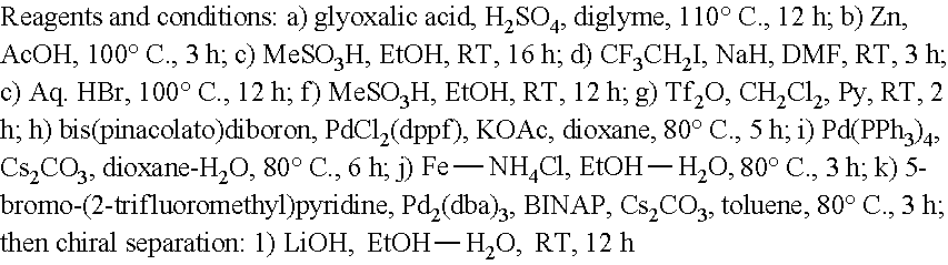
[EtOH][H2O].[Fe][NH4Cl].[EtOH][H2O]
